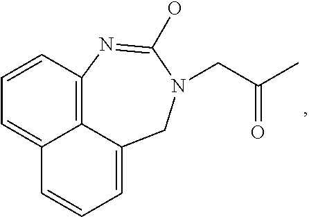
C1=C2C3=C(C=C1)N=C(O)N(CC(C)=O)CC3=CC=C2
